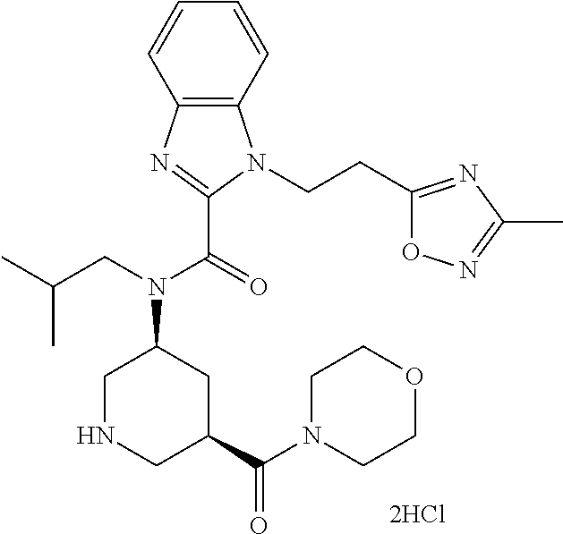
C12=C(C=CC=C1)N(CCC1=NC(C)=NO1)C(C(=O)N(CC(C)C)C1CNCC(C(N3CCOCC3)=O)C1)=N2
